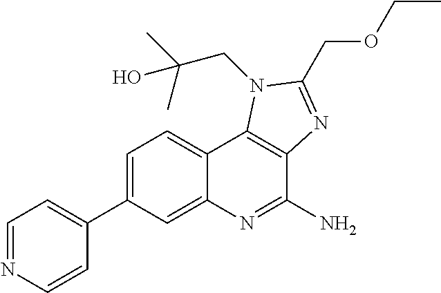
C1=C(C2=CC=NC=C2)C=C2C(=C1)C1=C(C(N)=N2)N=C(COCC)N1CC(C)(O)C
